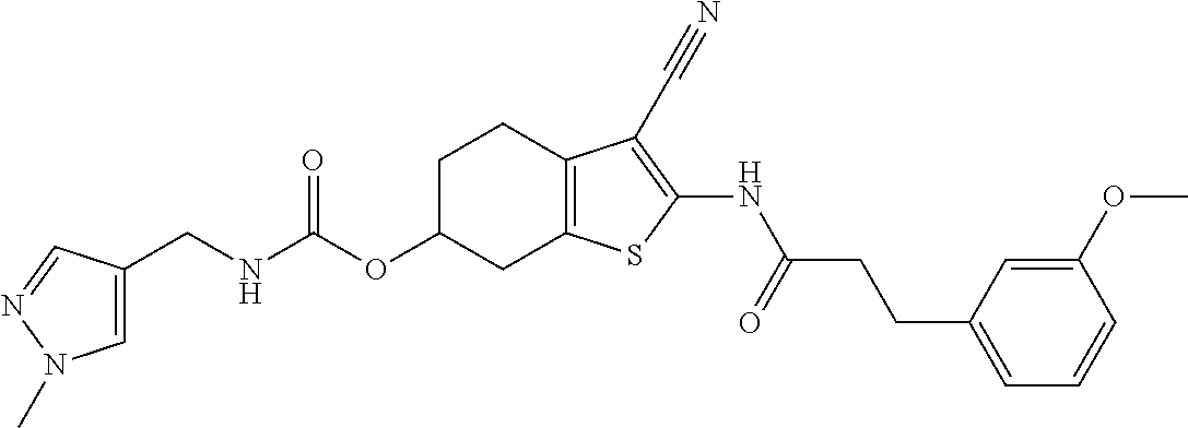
N(C(OC1CC2=C(CC1)C(C#N)=C(NC(CCC1=CC=CC(OC)=C1)=O)S2)=O)CC1=CN(C)N=C1
